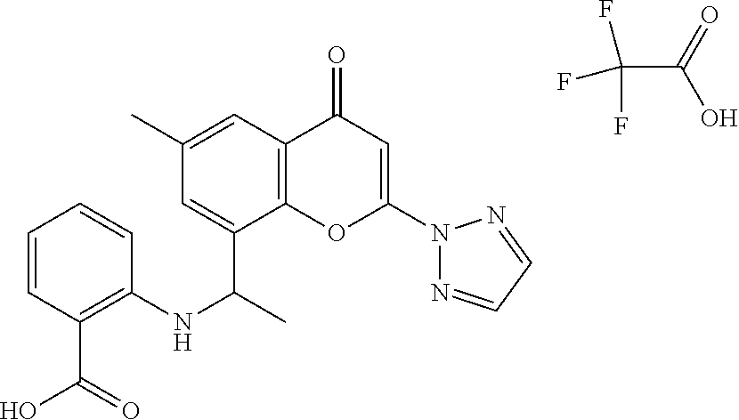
C1=CC(C(=O)O)=C(NC(C)C2=CC(C)=CC3=C2OC(N2N=CC=N2)=CC3=O)C=C1.C(C(=O)O)(F)(F)F
